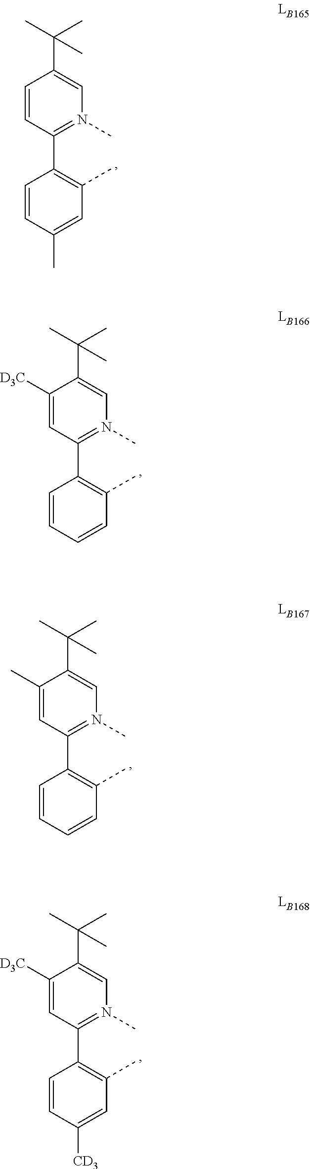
C1(C2=C(C)C=C(C)C=C2)=N(C)C=C(C(C)(C)C)C=C1.C1(C2=C(C)C=CC=C2)=N(C)C=C(C(C)(C)C)C([D3C])=C1.C1(C2=C(C)C=CC=C2)=N(C)C=C(C(C)(C)C)C(C)=C1.C1(C2=C(C)C=C([CD3])C=C2)=N(C)C=C(C(C)(C)C)C([D3C])=C1
